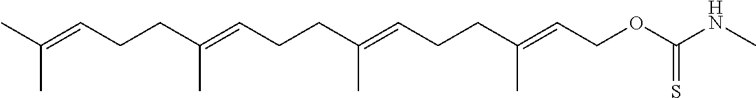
C(CCC(=CCCC(=CCOC(NC)=S)C)C)=C(CCC=C(C)C)C
